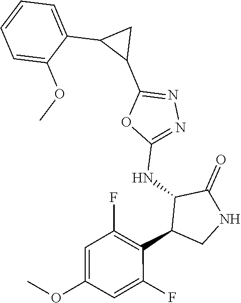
C1(NC2C(C3=C(F)C=C(OC)C=C3F)CNC2=O)=NN=C(C2CC2C2=CC=CC=C2OC)O1
